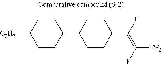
C1CC(C2CCC(C(F)=C([CF3])F)CC2)CCC1[C3H7]
